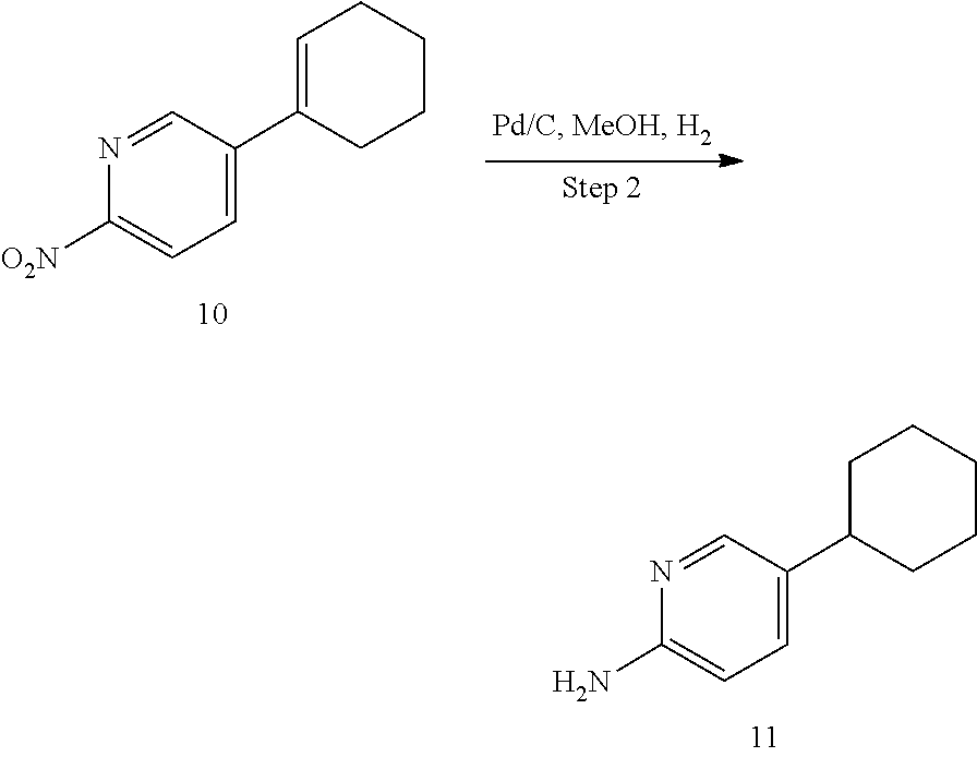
N1=CC(C2CCCCC2)=CC=C1N.N1=CC(C2=CCCCC2)=CC=C1[O2N]
